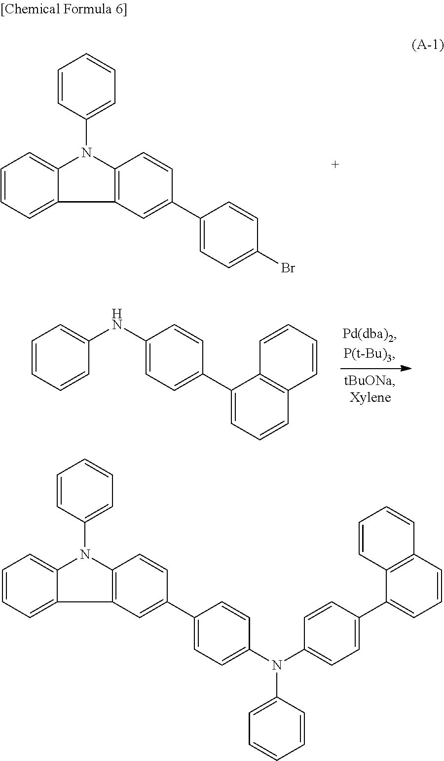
C1=CC=C2C3=C(N(C4=CC=CC=C4)C2=C1)C=CC(C1=CC=C(Br)C=C1)=C3.C1=CC=CC(NC2=CC=C(C3=CC=CC4=C3C=CC=C4)C=C2)=C1.C1=CC=C2C3=C(N(C4=CC=CC=C4)C2=C1)C=CC(C1=CC=C(N(C2=CC=CC=C2)C2=CC=C(C4=CC=CC5=C4C=CC=C5)C=C2)C=C1)=C3
